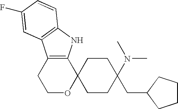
C1OC2(C3=C(C1)C1=C(N3)C=CC(F)=C1)CCC(N(C)C)(CC1CCCC1)CC2
